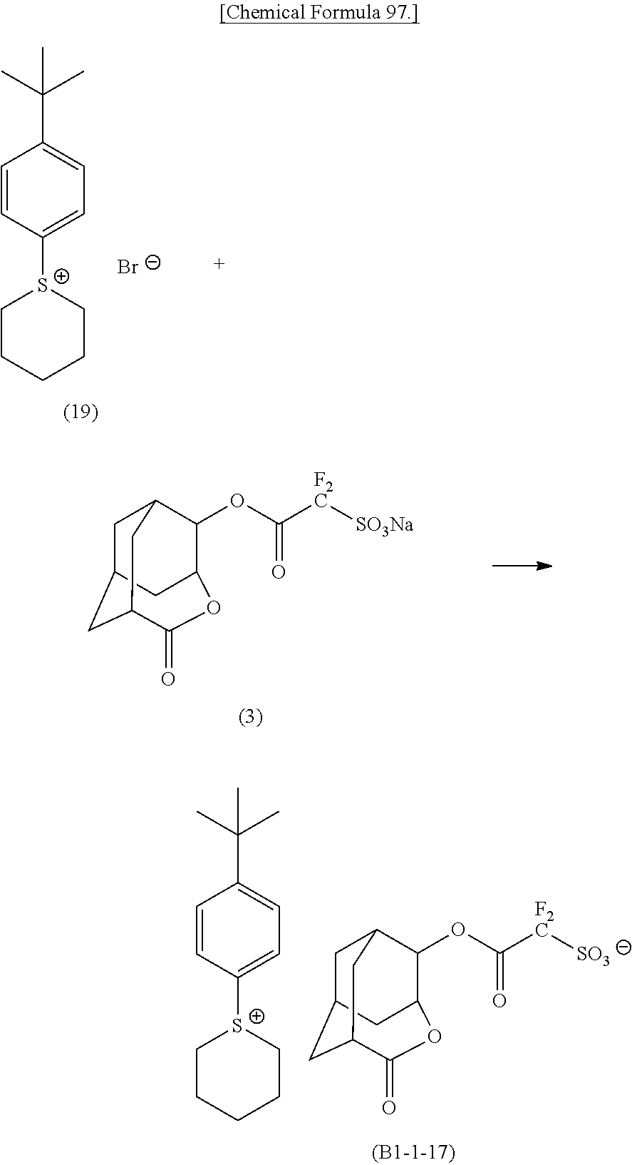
C1C2CC3C(=O)OC(C(OC([F2C][SO3Na])=O)C1C3)C2.C1CCCC[S+]1C1=CC=C(C(C)(C)C)C=C1.[Br-].C1CCCC[S+]1C1=CC=C(C(C)(C)C)C=C1.C1C2CC3C(=O)OC(C(OC([F2C][SO3])=O)C1C3)C2
